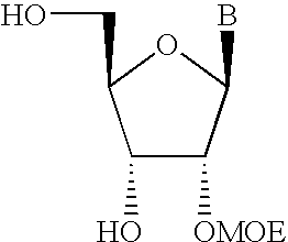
C1([OMOE])C(B)OC(CO)C1O
